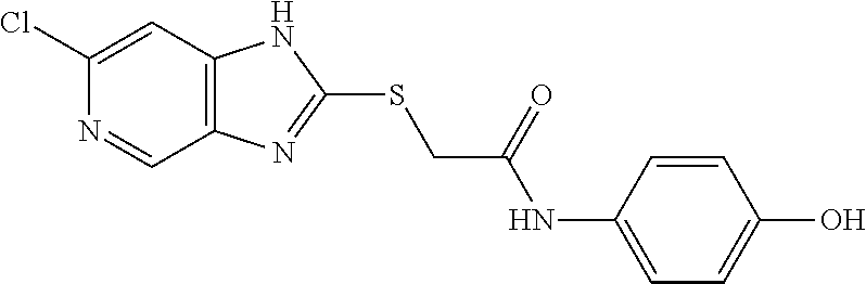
C1(Cl)=CC2=C(C=N1)N=C(SCC(NC1=CC=C(O)C=C1)=O)N2
